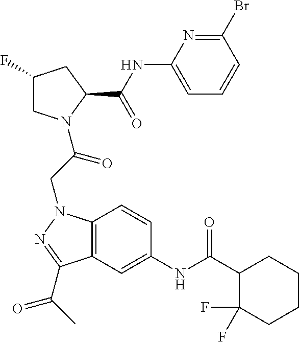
C12=C(C=C(NC(=O)C3C(F)(F)CCCC3)C=C1)C(C(C)=O)=NN2CC(=O)N1CC(F)CC1C(NC1=CC=CC(Br)=N1)=O
